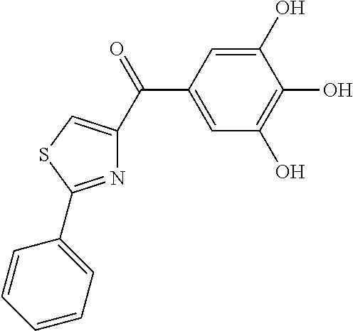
C1(C(=O)C2=CSC(C3=CC=CC=C3)=N2)=CC(O)=C(O)C(O)=C1
